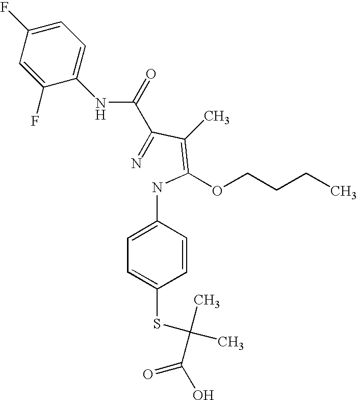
FC1=CC=C(NC(C(=N)C(=C(NC2=CC=C(SC(C)(C(O)=O)C)C=C2)OCCCC)C)=O)C(F)=C1
